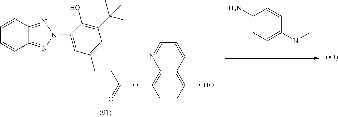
C1=CC2=NN(C3=CC(CCC(OC4=C5C(=C([CHO])C=C4)C=CC=N5)=O)=CC(C(C)(C)C)=C3O)N=C2C=C1.C1(N)=CC=C(N(C)C)C=C1
